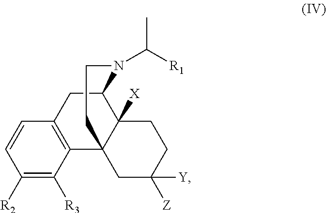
C1([R2])=C([R3])C2=C(C=C1)CC1C3([X])C2(CC([Z])([Y])CC3)CCN1C([R1])C
